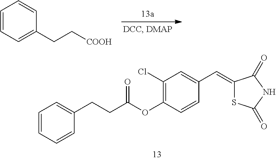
C1(CCC(OC2=C(Cl)C=C(C=C3SC(=O)NC3=O)C=C2)=O)=CC=CC=C1.C1=CC=C(CC[COOH])C=C1
